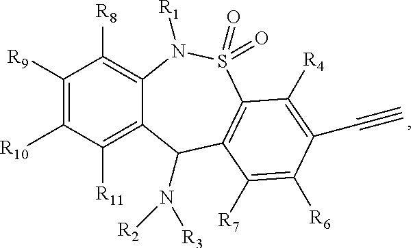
C1([R9])=C([R10])C([R11])=C2C(=C1[R8])N([R1])S(=O)(=O)C1=C(C([R7])=C([R6])C(C#C)=C1[R4])C2N([R2])[R3]
